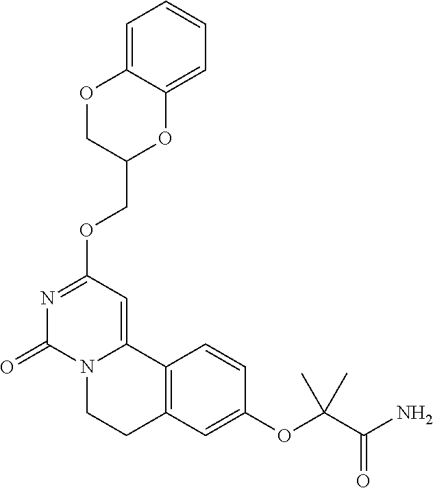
N1=C(OCC2OC3=CC=CC=C3OC2)C=C2N(C1=O)CCC1=C2C=CC(OC(C(N)=O)(C)C)=C1
